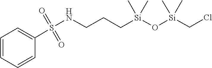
C1=CC=C(S(=O)(=O)NCCC[Si](C)(O[Si](C)(C)CCl)C)C=C1
